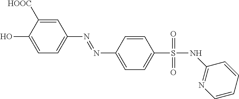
C1=C(O)C([HOOC])=CC(N=NC2=CC=C(S(NC3=NC=CC=C3)(=O)=O)C=C2)=C1
